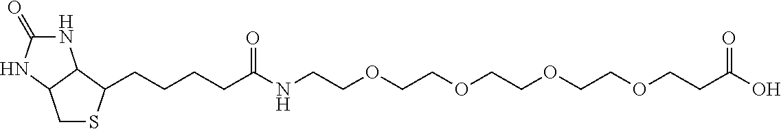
C1SC(CCCCC(NCCOCCOCCOCCOCCC(O)=O)=O)C2C1NC(=O)N2
